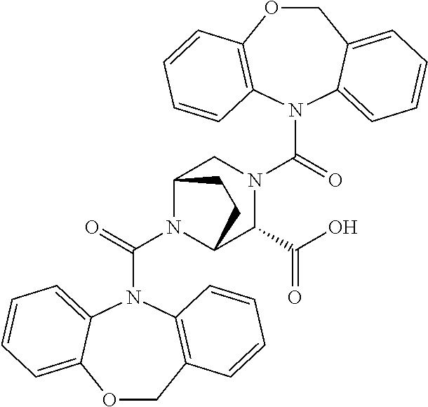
N1(C(=O)N2CC3N(C(=O)N4C5=CC=CC=C5OCC5=C4C=CC=C5)C(C2C(O)=O)CC3)C2=CC=CC=C2COC2=C1C=CC=C2
